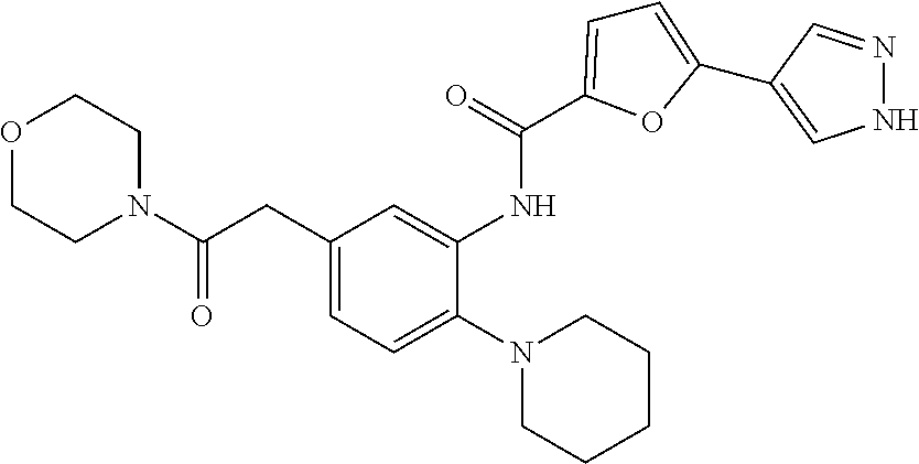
C1(CC(N2CCOCC2)=O)=CC=C(N2CCCCC2)C(NC(=O)C2=CC=C(C3=CNN=C3)O2)=C1
